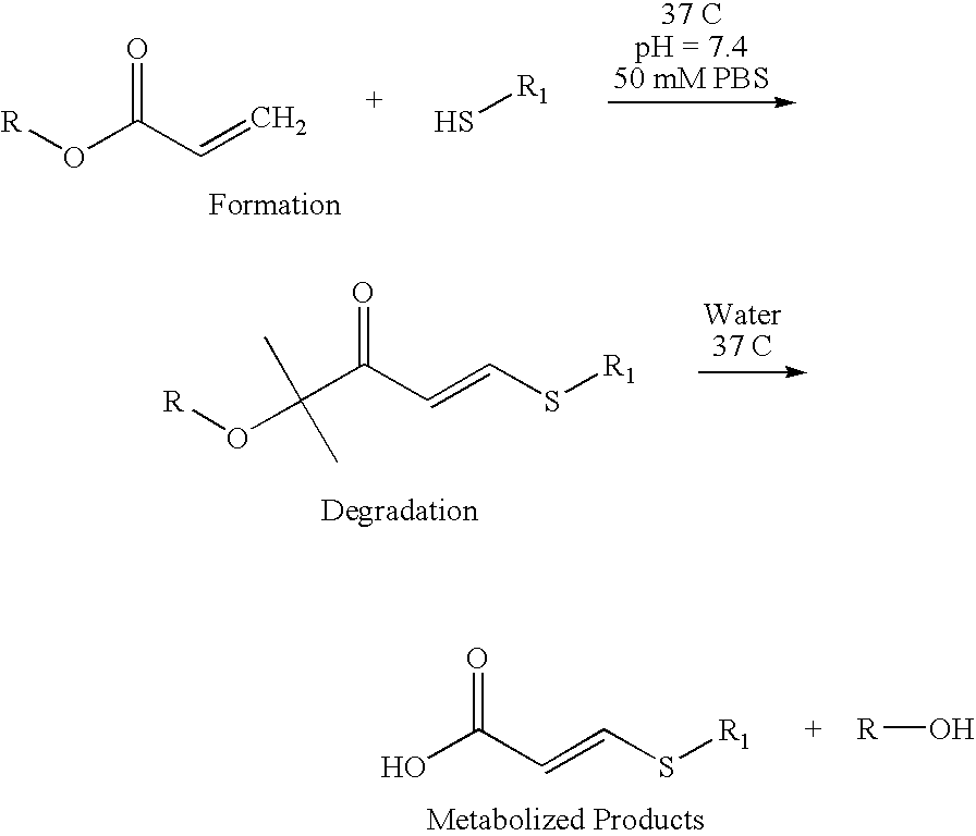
[R]OC(C=C)=O.S[R1].[R]OC(C)(C)C(C=CS[R1])=O.OC(C=CS[R1])=O.[R]O
